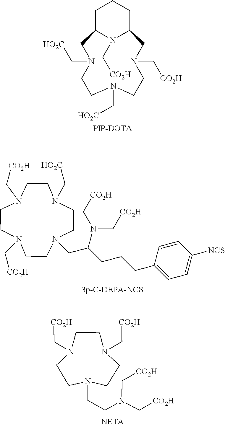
C1C2N(C[CO2H])C(CC1)CN(C[CO2H])CCN(C[HO2C])CCN(C[HO2C])C2.[PIP-DOTA].N1(C[CO2H])CCN(C[CO2H])CCN(C[HO2C])CCN(CC(CCCC2=CC=C([NCS])C=C2)N(C[CO2H])C[CO2H])CC1.N1(C[CO2H])CCN(CCN(C[CO2H])C[CO2H])CCN(C[CO2H])CC1
